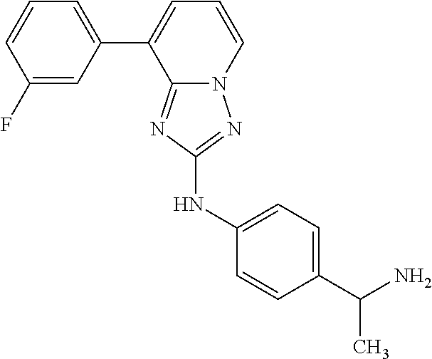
C1(F)=CC(C2=CC=CN3C2=NC(NC2=CC=C(C(N)C)C=C2)=N3)=CC=C1
